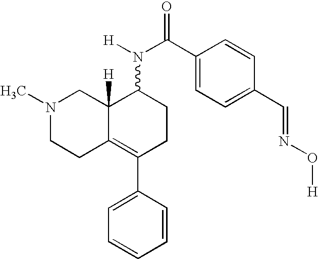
N1(C)CCC2=C(C3=CC=CC=C3)CCC(N(C(C3=CC=C(C=NO[H])C=C3)=O)[H])C2([H])C1
